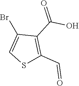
C1=C(Br)C(C(=O)O)=C(C=O)S1
